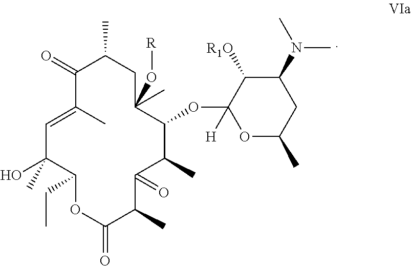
C1=C(C)C(=O)C(C)CC(O[R])(C)C(OC2([H])OC(C)CC(N(C)C)C2[R1O])C(C)C(=O)C(C)C(=O)OC(CC)C1(C)O
